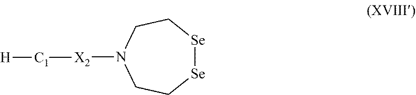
[X2](N1CC[Se][Se]CC1)[C1][H]
